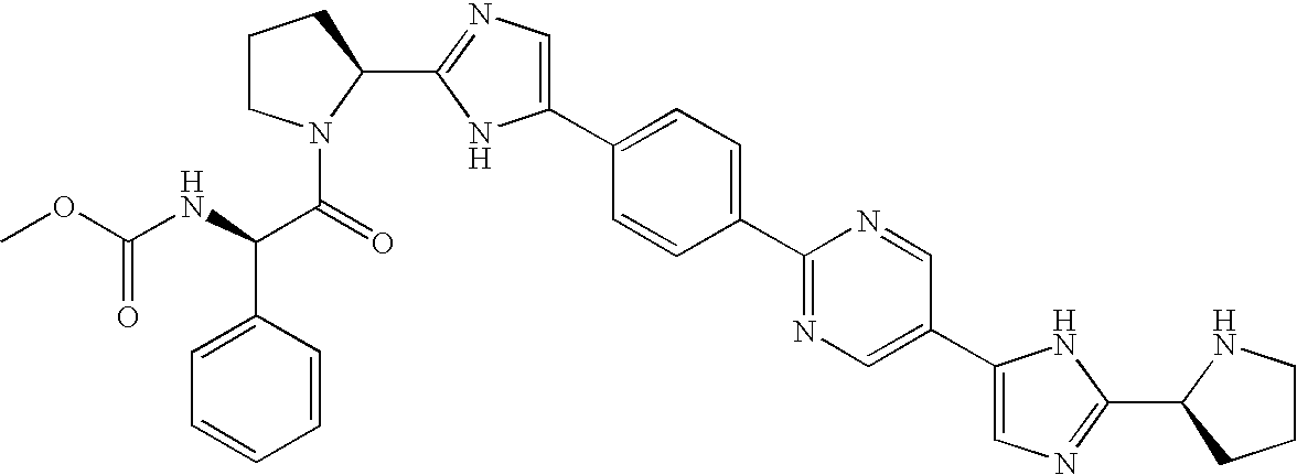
C1(C2=CC=C(C3=CN=C(C4N(C(=O)C(NC(OC)=O)C5=CC=CC=C5)CCC4)N3)C=C2)=NC=C(C2=CN=C(C3NCCC3)N2)C=N1
